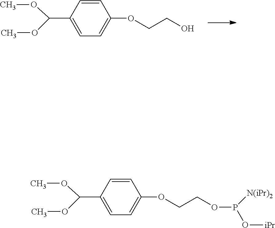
C(OC)(C1=CC=C(OCCO)C=C1)OC.O([iPr])P([N(iPr)2])OCCOC1=CC=C(C(OC)OC)C=C1
